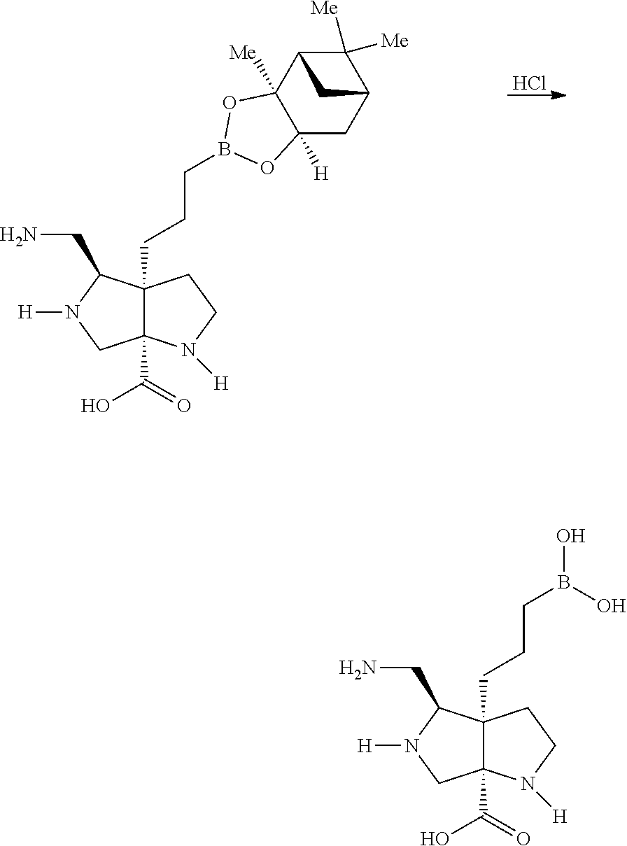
Cl.C12(C(=O)O)C(CCCB3OC4([Me])C([H])(CC5C([Me])([Me])C4C5)O3)(C(CN)N([H])C1)CCN2[H].C12(C(=O)O)C(CCCB(O)O)(C(CN)N([H])C1)CCN2[H]
